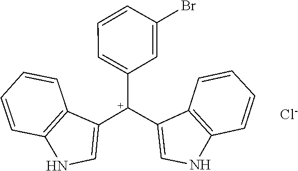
C12=C(C=CC=C1)NC=C2[C+](C1=CC=CC(Br)=C1)C1=CNC2=C1C=CC=C2.[Cl-]
